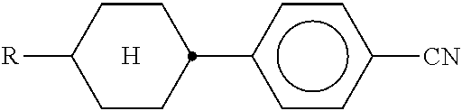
C1CC([R])CCC1c1ccc([CN])cc1.[H]
